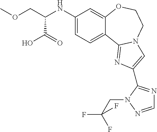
C1(NC(COC)C(=O)O)=CC=C2C(=C1)OCCN1C2=NC(C2=NC=NN2CC(F)(F)F)=C1
